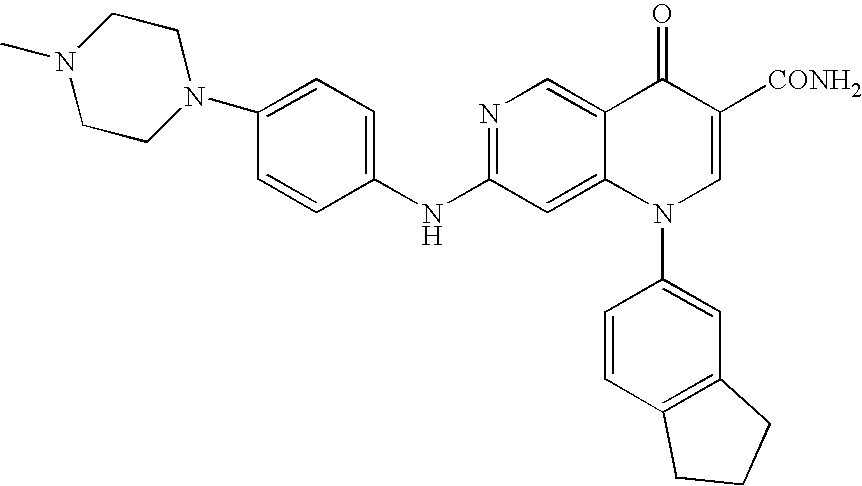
N1=C(NC2=CC=C(N3CCN(C)CC3)C=C2)C=C2C(=C1)C(=O)C([CONH2])=CN2C1=CC2=C(C=C1)CCC2
